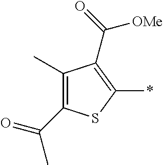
C1(C)=C(C(=O)C)SC(*)=C1C(=O)[OMe]
